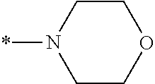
N1(*)CCOCC1
